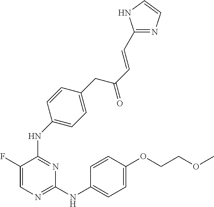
N(C1=NC=C(F)C(NC2=CC=C(CC(C=CC3=NC=CN3)=O)C=C2)=N1)C1=CC=C(OCCOC)C=C1
